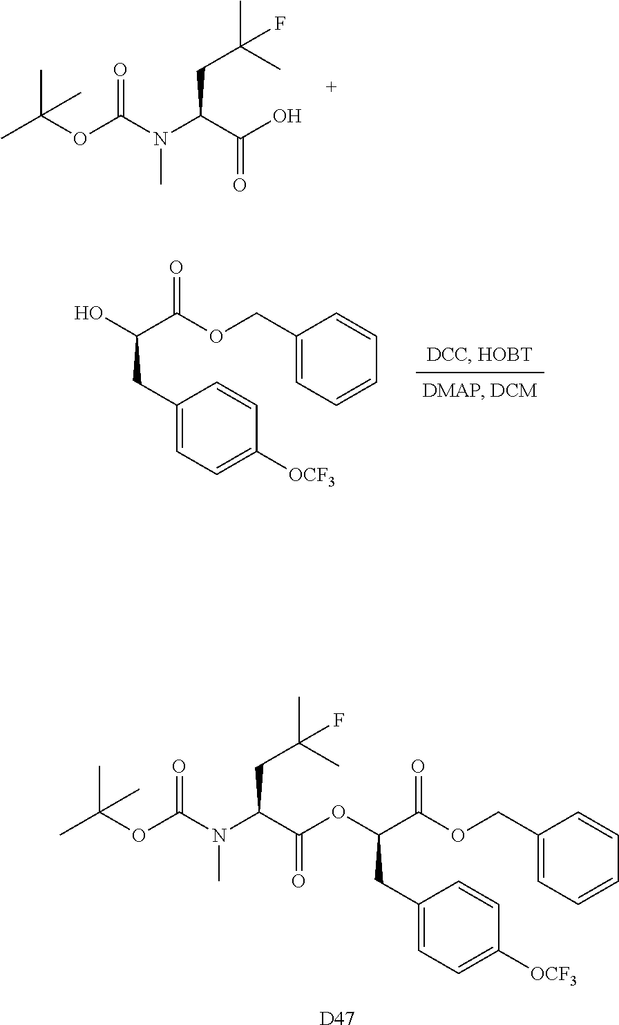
CC(OC(N(C(C(O)=O)CC(C)(C)F)C)=O)(C)C.C1(CC(O)C(OCC2=CC=CC=C2)=O)=CC=C([OCF3])C=C1.[D47].C1(CC(C(OCC2=CC=CC=C2)=O)OC(C(N(C(OC(C)(C)C)=O)C)CC(C)(C)F)=O)=CC=C([OCF3])C=C1
